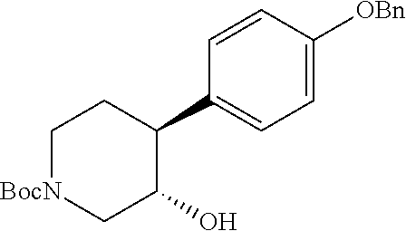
C1[BocN]CC(O)C(C2=CC=C([OBn])C=C2)C1
